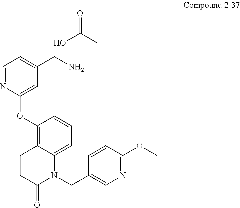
C1=NC(OC2=C3C(=CC=C2)N(CC2=CN=C(OC)C=C2)C(=O)CC3)=CC(CN)=C1.OC(C)=O
